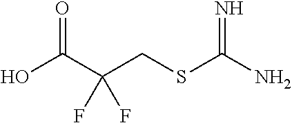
OC(C(CSC(=N)N)(F)F)=O
